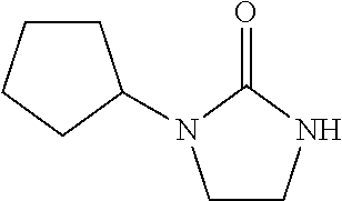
C1CNC(=O)N1C1CCCC1
